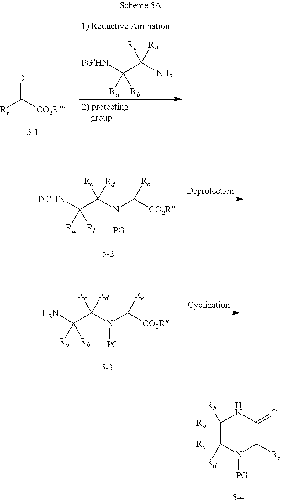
C1([Rb])([Ra])C([Rc])([Rd])N([PG])C([Re])C(=O)N1.[Re]C([CO2R])=O.[PGHN]C(C(N)([Rc])[Rd])([Ra])[Rb].N(C([CO2R])[Re])(C([Rc])(C([Ra])([PGHN])[Rb])[Rd])[PG].N(C([CO2R])[Re])(C([Rc])(C([Ra])(N)[Rb])[Rd])[PG]
